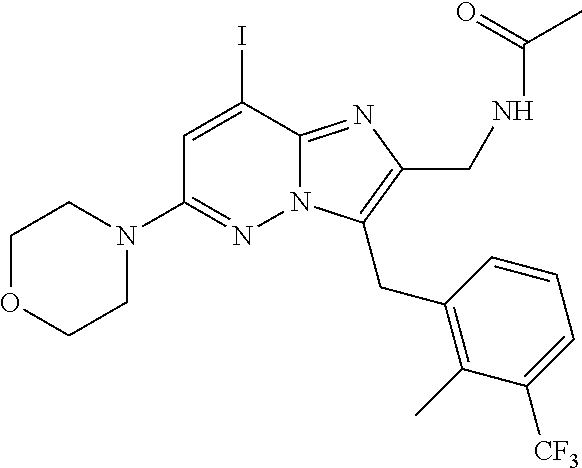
C1OCCN(C2=NN3C(=NC(CNC(C)=O)=C3CC3=C(C)C([CF3])=CC=C3)C(I)=C2)C1
